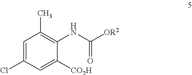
C1=C(Cl)C=C([CO2H])C(NC(=O)[OR2])=C1C
